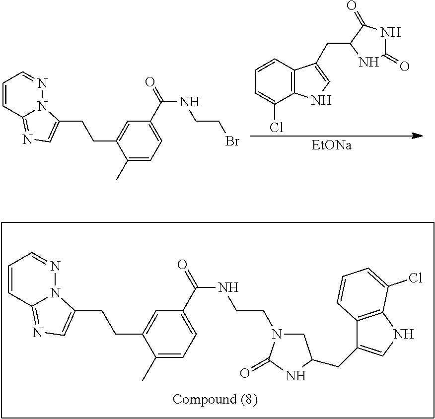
C1=CC2=NC=C(CCC3=CC(C(=O)NCCN4CC(CC5=CNC6=C5C=CC=C6Cl)NC4=O)=CC=C3C)N2N=C1.C1=CC2=C(C(Cl)=C1)NC=C2CC1NC(=O)NC1=O.[EtONa].C1=CC2=NC=C(CCC3=CC(C(=O)NCCBr)=CC=C3C)N2N=C1
